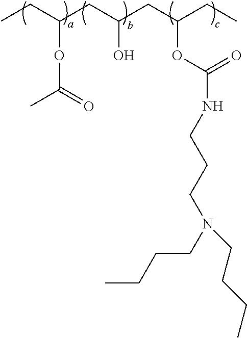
CCC(CC(CC(CC)OC(NCCCN(CCCC)CCCC)=O)O)OC(C)=O
